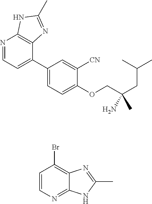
C1(C2=CC=NC3=C2N=C(C)N3)=CC=C(OCC(CC(C)C)(C)N)C([CN])=C1.C1=CN=C2C(=C1Br)N=C(C)N2
